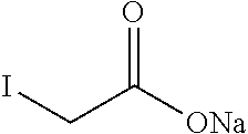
O=C([ONa])CI
